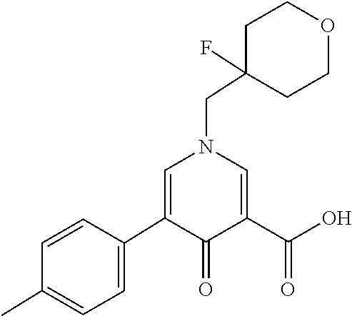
C1(C2=CC=C(C)C=C2)=CN(CC2(F)CCOCC2)C=C(C(O)=O)C1=O
